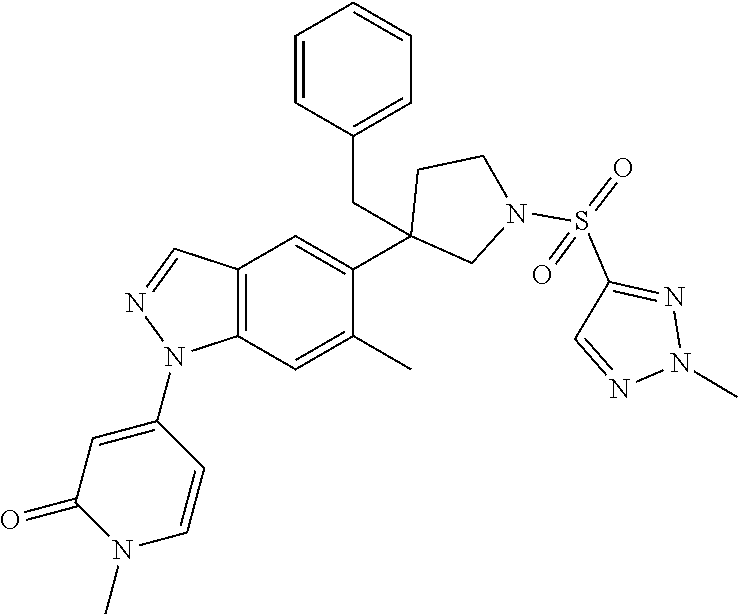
C12=C(C=C(C)C(C3(CC4=CC=CC=C4)CN(S(=O)(C4=NN(C)N=C4)=O)CC3)=C1)N(C1=CC(=O)N(C)C=C1)N=C2
